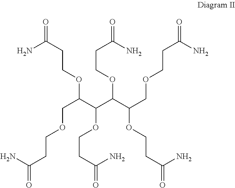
C(OCCC(N)=O)(C(C(OCCC(N)=O)COCCC(N)=O)OCCC(N)=O)C(COCCC(N)=O)OCCC(N)=O
